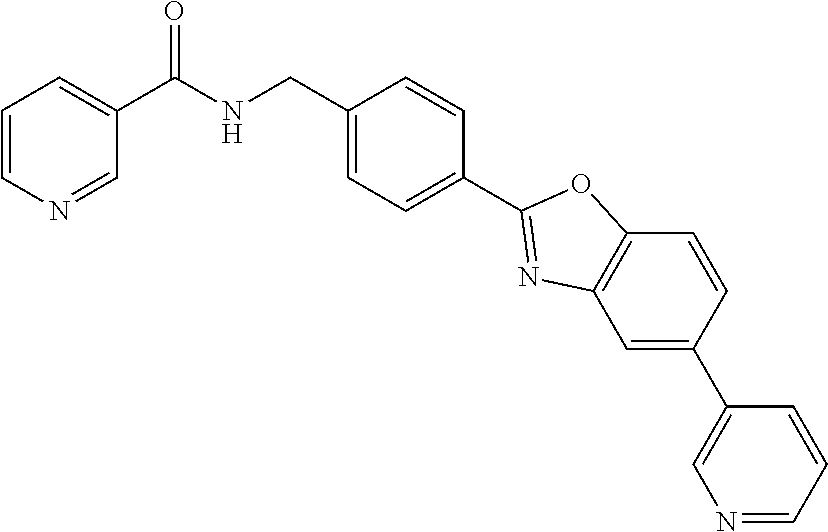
C1=CN=CC(C(NCC2=CC=C(C3=NC4=C(O3)C=CC(C3=CN=CC=C3)=C4)C=C2)=O)=C1
